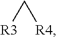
C([R3])[R4]
